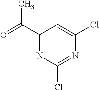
C1(C(=O)C)=NC(Cl)=NC(Cl)=C1
